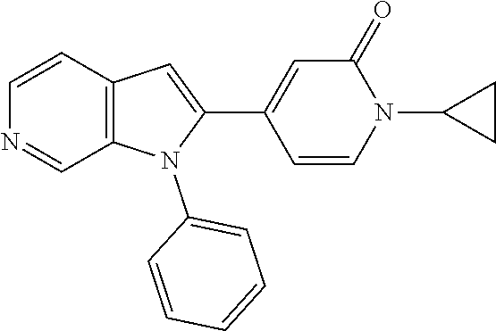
C12=C(C=CN=C1)C=C(C1=CC(=O)N(C3CC3)C=C1)N2C1=CC=CC=C1
